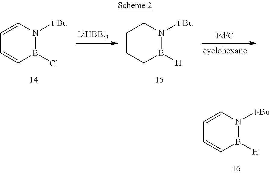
[Pd/C].B1([H])N([t-Bu])CC=CC1.B1(Cl)N([t-Bu])C=CC=C1.[LiHBEt3].B1([H])N([t-Bu])C=CC=C1
